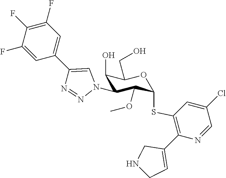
C1(F)=CC(C2=CN(C3C(O)C(CO)OC(SC4=C(C5=CCNC5)N=CC(Cl)=C4)C3OC)N=N2)=CC(F)=C1F
